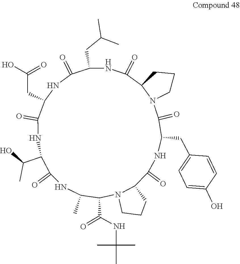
N1C(CC2=CC=C(O)C=C2)C(=O)N2C(C(=O)NC(CC(C)C)C(=O)NC(CC(O)=O)C(=O)NC(C(O)C)C(=O)NC(C)C(C(=O)NC(C)(C)C)N3C(C1=O)CCC3)CCC2
